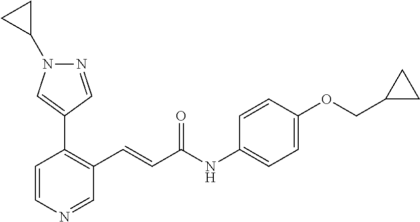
C1=CN=CC(C=CC(NC2=CC=C(OCC3CC3)C=C2)=O)=C1C1=CN(C2CC2)N=C1
